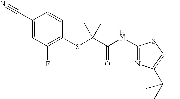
C1(C#N)=CC(F)=C(SC(C(NC2=NC(C(C)(C)C)=CS2)=O)(C)C)C=C1
